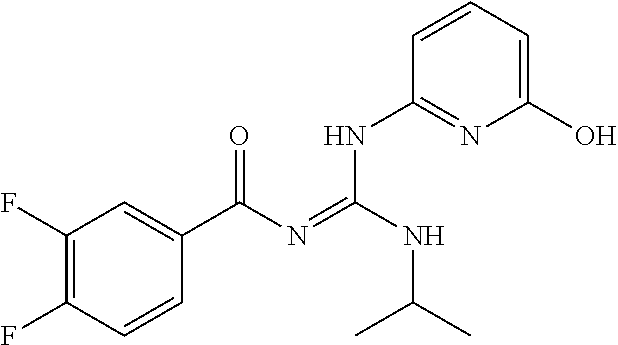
C1(F)=C(F)C=CC(C(N=C(NC(C)C)NC2=NC(O)=CC=C2)=O)=C1
